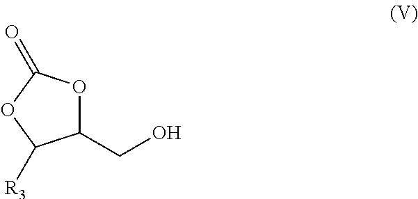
C1(CO)OC(=O)OC1[R3]
